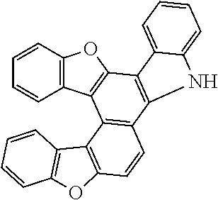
C1=CC=CC2=C1C1=C(O2)C2=C(NC3=CC=CC=C23)C2=C1C1=C(C=C2)OC2=C1C=CC=C2
